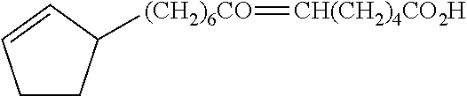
C1CC([(CH2)6CO]=[CH(CH2)4CO2H])C=C1
